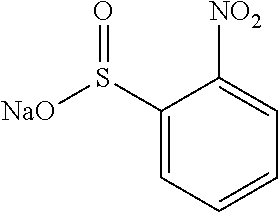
C1(S([NaO])=O)=CC=CC=C1[NO2]
